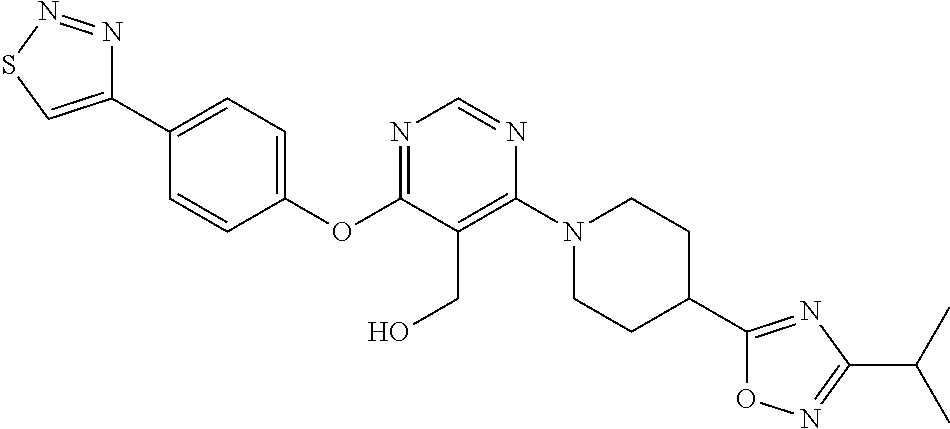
C1(OC2=NC=NC(N3CCC(C4=NC(C(C)C)=NO4)CC3)=C2CO)=CC=C(C2=CSN=N2)C=C1
